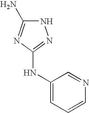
N1C(N)=NC(NC2=CC=CN=C2)=N1
